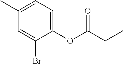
C1=C(Br)C(OC(=O)CC)=CC=C1C
